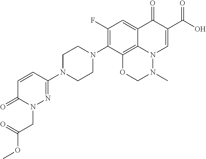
O=C1N(CC(=O)OC)N=C(N2CCN(C3=C(F)C=C4C5=C3OCN(C)N5C=C(C(O)=O)C4=O)CC2)C=C1
